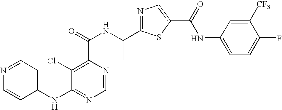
C1=NC(C(=O)NC(C2=NC=C(C(NC3=CC=C(F)C([CF3])=C3)=O)S2)C)=C(Cl)C(NC2=CC=NC=C2)=N1
